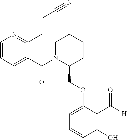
C1=CC=C(C(N2C(COC3=CC=CC(O)=C3C([H])=O)CCCC2)=O)C(CCC#N)=N1
